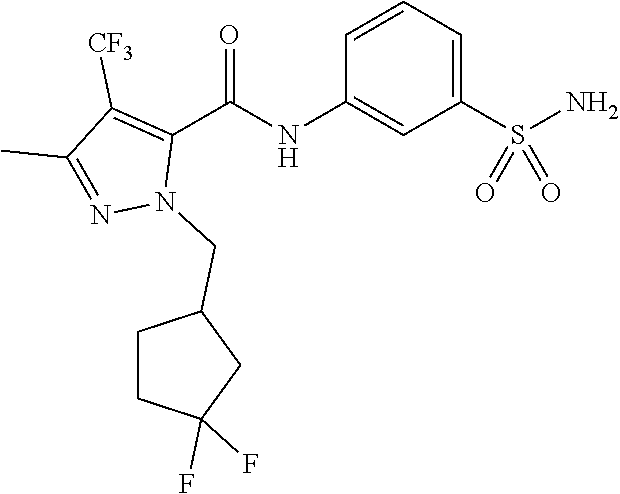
C1=CC=C(S(N)(=O)=O)C=C1NC(C1=C([CF3])C(C)=NN1CC1CCC(F)(F)C1)=O
